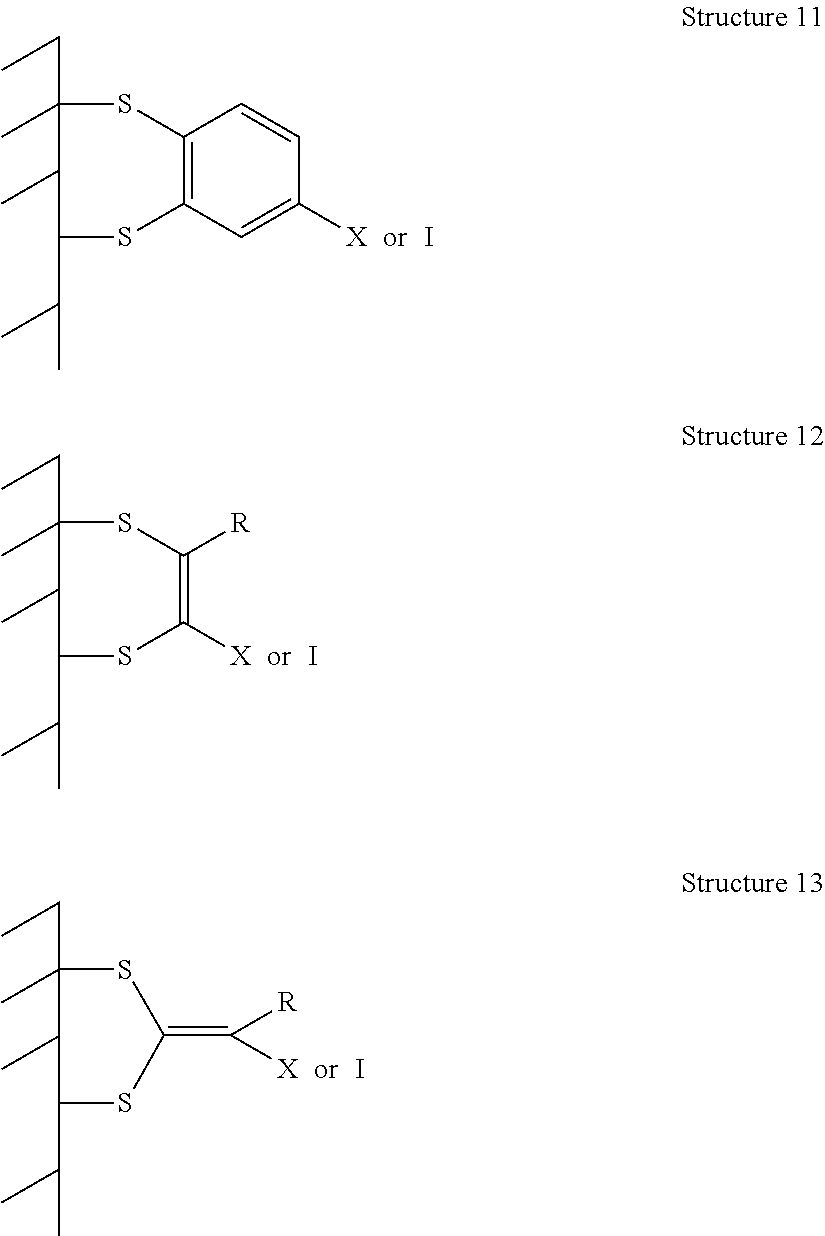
CCC1(C)C(C)C(C(C)C)SC2=C(S1)C=CC([X])=C2.I.CCC1(C)C(C)C(C(C)C)SC([X])=C([R])S1.I.CCC1(C)C(C)C(C(C)C)SC(=C([R])[X])S1.I
